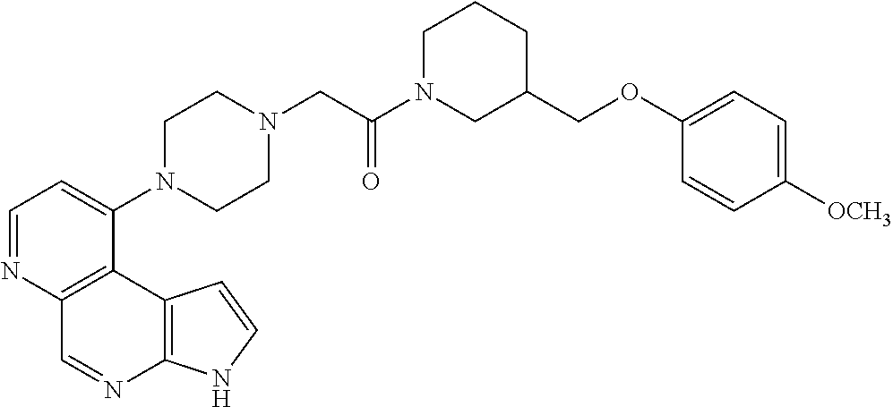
C1=NC2=C(C(N3CCN(CC(N4CC(COC5=CC=C([OCH3])C=C5)CCC4)=O)CC3)=C1)C1=C(N=C2)NC=C1
